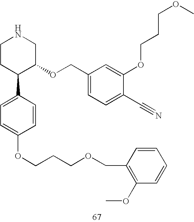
C1CC(C2=CC=C(OCCCOCC3=C(OC)C=CC=C3)C=C2)C(OCC2=CC=C(C#N)C(OCCCOC)=C2)CN1
